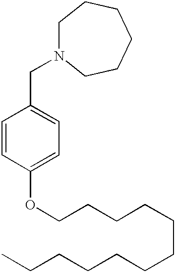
C(C1=CC=C(OCCCCCCCCCCCC)C=C1)N1CCCCCC1
